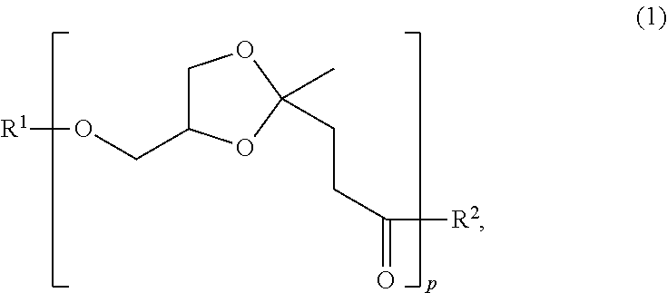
C1C(CO[R1])OC(C)(CCC([R2])=O)O1
